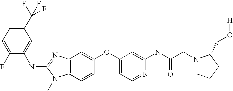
C1(C(F)(F)F)=CC=C(F)C(NC2=NC3=C(N2C)C=CC(OC2=CC=NC(NC(CN4CCCC4CO[H])=O)=C2)=C3)=C1
